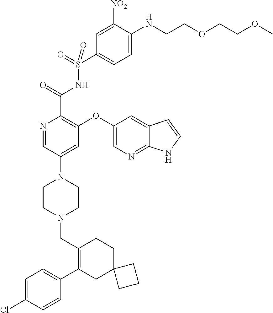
C1=C(Cl)C=CC(C2=C(CN3CCN(C4=CC(OC5=CN=C6C(=C5)C=CN6)=C(C(=O)NS(=O)(=O)C5=CC=C(NCCOCCOC)C([NO2])=C5)N=C4)CC3)CCC3(C2)CCC3)=C1
